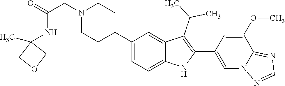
C1(C2CCN(CC(NC3(C)COC3)=O)CC2)=CC=C2C(=C1)C(C(C)C)=C(C1=CN3C(=NC=N3)C(OC)=C1)N2
